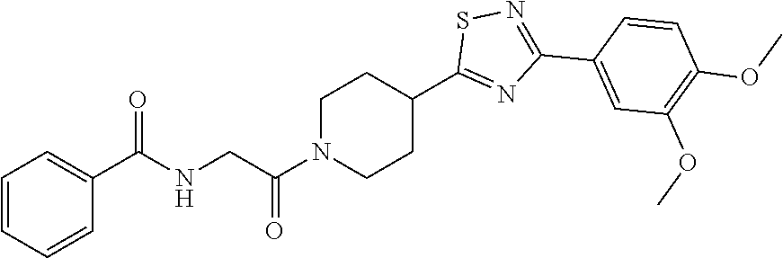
C1=CC=CC(C(NCC(N2CCC(C3=NC(C4=CC(OC)=C(OC)C=C4)=NS3)CC2)=O)=O)=C1
